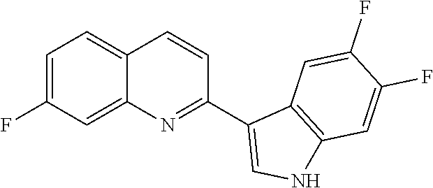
C1=C(F)C=C2C(=C1)C=CC(C1=CNC3=C1C=C(F)C(F)=C3)=N2
